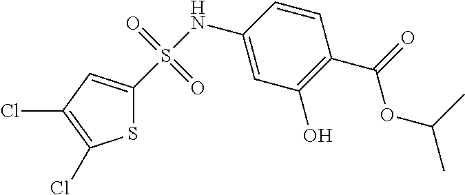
C1(NS(=O)(=O)C2=CC(Cl)=C(Cl)S2)=CC(O)=C(C(OC(C)C)=O)C=C1
